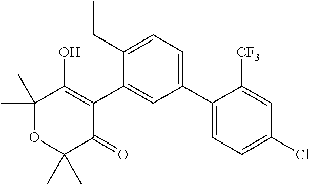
C1(C2=CC=C(CC)C(C3=C(O)C(C)(C)OC(C)(C)C3=O)=C2)=CC=C(Cl)C=C1[CF3]
